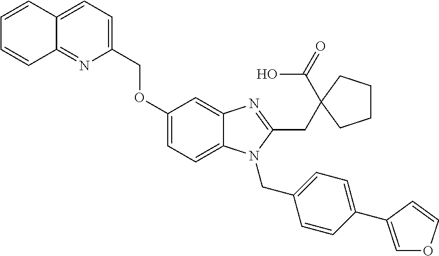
C12=CC=C(COC3=CC=C4C(=C3)N=C(CC3(C(O)=O)CCCC3)N4CC3=CC=C(C4=COC=C4)C=C3)N=C1C=CC=C2
